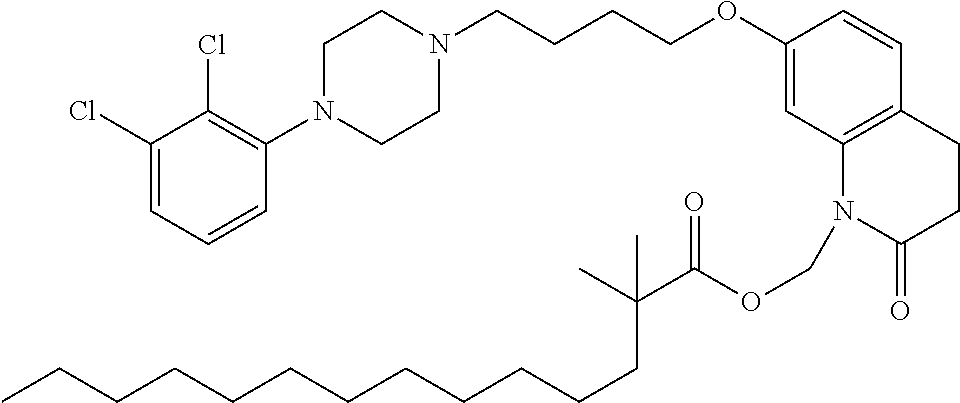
C1=C(Cl)C(Cl)=C(N2CCN(CCCCOC3=CC4=C(C=C3)CCC(=O)N4COC(C(C)(C)CCCCCCCCCCCC)=O)CC2)C=C1
